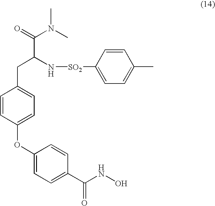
C1(OC2=CC=C(CC(C(N(C)C)=O)N[SO2]C3=CC=C(C)C=C3)C=C2)=CC=C(C(NO)=O)C=C1
